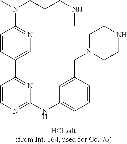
C1(NC2=CC=CC(CN3CCNCC3)=C2)=NC=CC(C2=CN=C(N(CCCNC)C)C=C2)=N1
